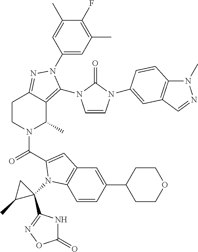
C1(N2C(N3C=CN(C4=CC5=C(N(C)N=C5)C=C4)C3=O)=C3C(C)N(C(=O)C4=CC5=C(C=CC(C6CCOCC6)=C5)N4C4(C5=NOC(=O)N5)CC4C)CCC3=N2)=CC(C)=C(F)C(C)=C1
